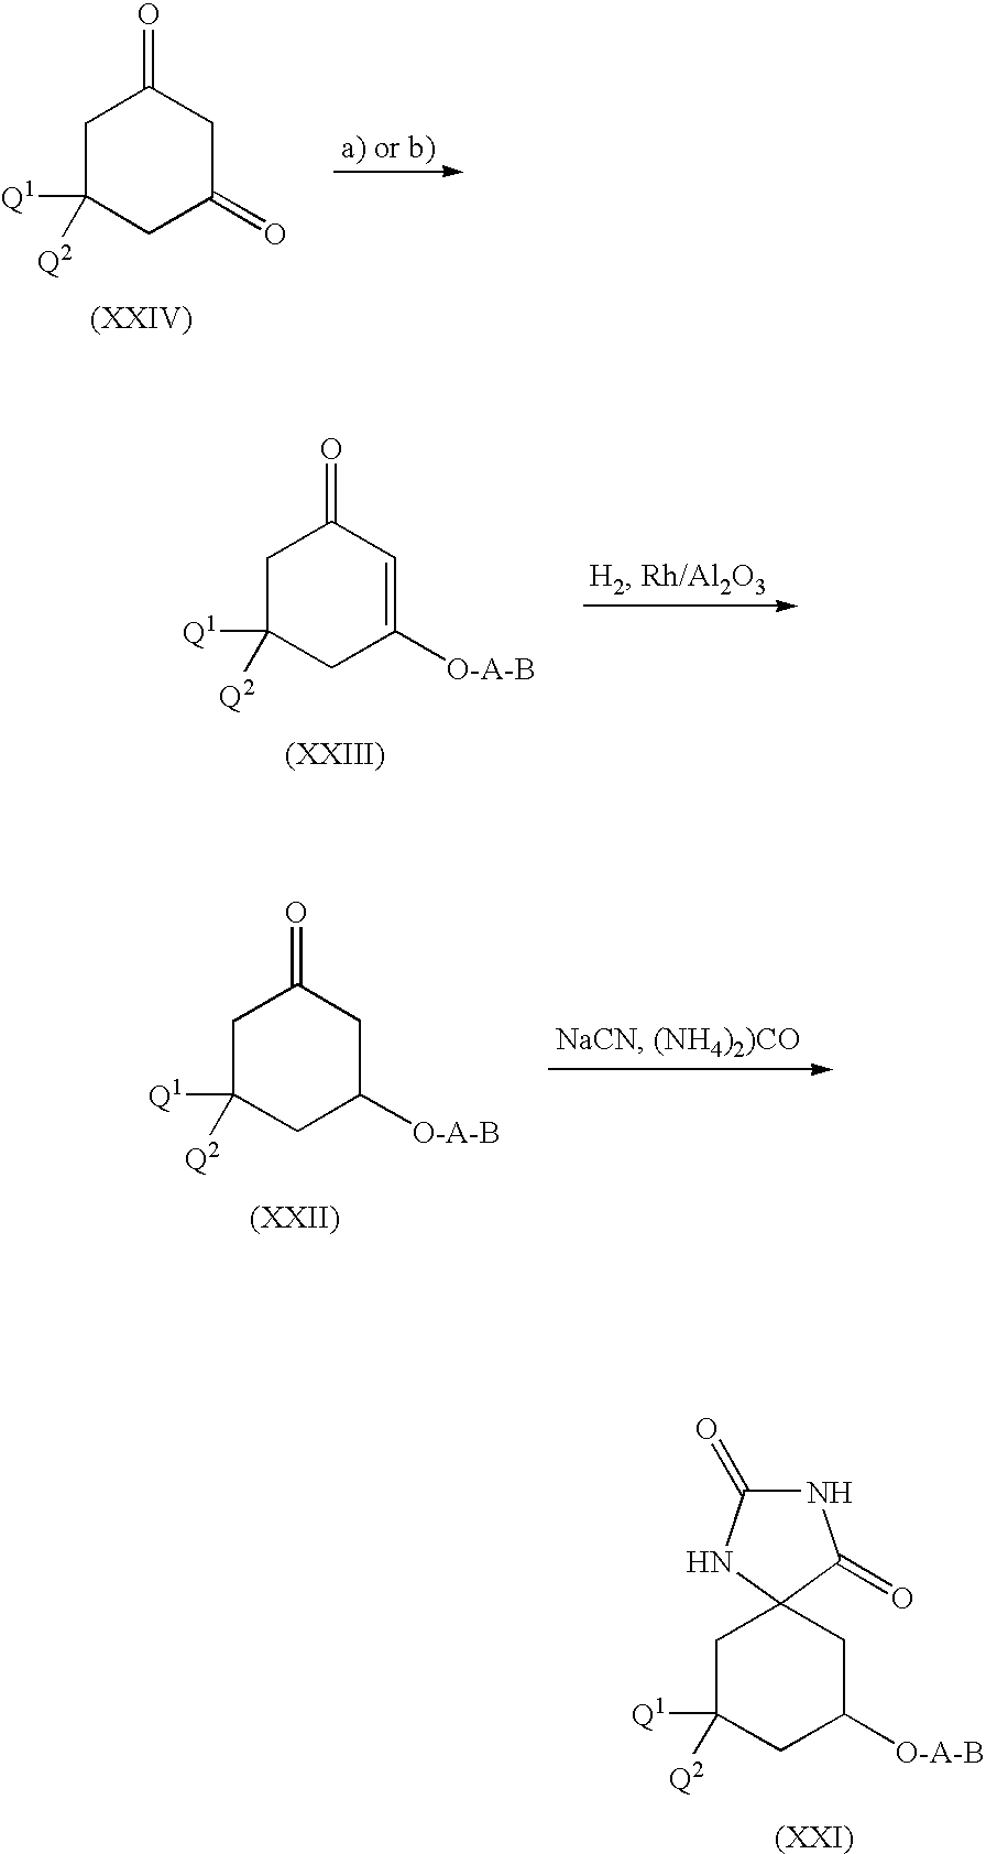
C1C([Q1])([Q2])CC(=O)CC1=O.C1C([Q1])([Q2])CC([O-A-B])CC1=O.C1C([Q1])([Q2])CC([O-A-B])CC12C(=O)NC(=O)N2.C1C([Q1])([Q2])CC([O-A-B])=CC1=O
